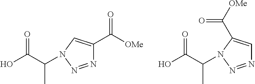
OC(C(N1C=C(C([OMe])=O)N=N1)C)=O.OC(C(N1C(C([OMe])=O)=CN=N1)C)=O
